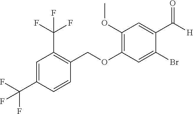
C1(OCC2=C(C(F)(F)F)C=C(C(F)(F)F)C=C2)=C(OC)C=C(C([H])=O)C(Br)=C1
